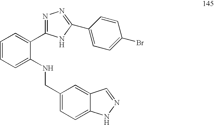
C1=CC=C(NCC2=CC=C3C(=C2)C=NN3)C(C2=NN=C(C3=CC=C(Br)C=C3)N2)=C1
